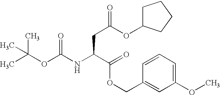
CC(OC(NC(C(=O)OCC1=CC(OC)=CC=C1)CC(=O)OC1CCCC1)=O)(C)C
